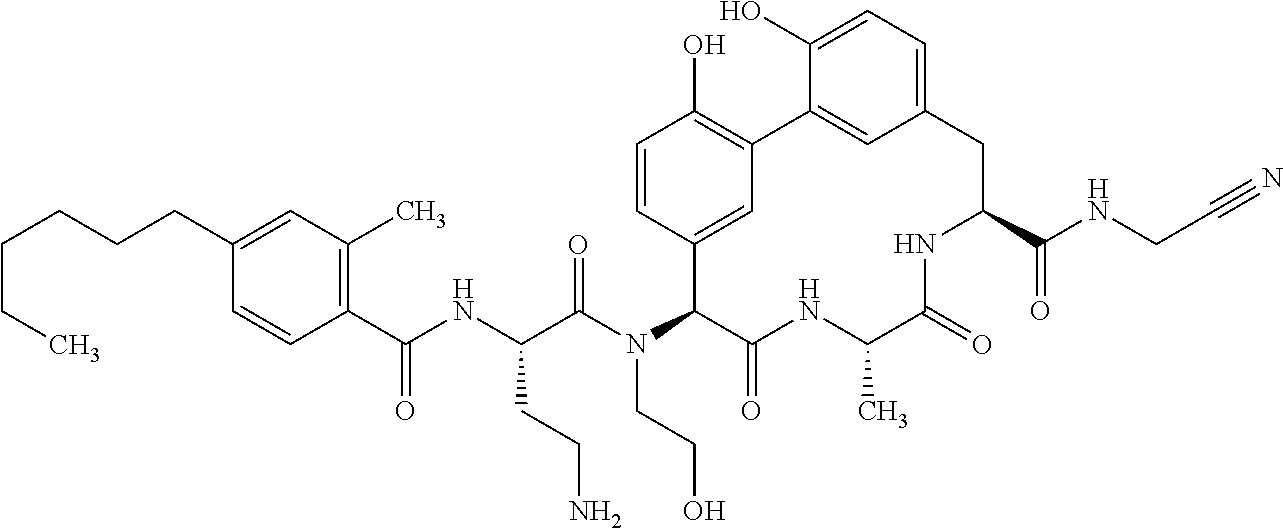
C1(C(NC(C(N(C2C(=O)NC(C)C(=O)NC(C(NCC#N)=O)CC3=CC=C(O)C(=C3)C3=C(O)C=CC2=C3)CCO)=O)CCN)=O)=C(C)C=C(CCCCCC)C=C1
